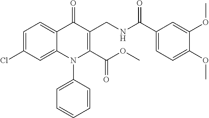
C1=C(Cl)C=C2C(=C1)C(=O)C(CNC(C1=CC=C(OC)C(OC)=C1)=O)=C(C(OC)=O)N2C1=CC=CC=C1
